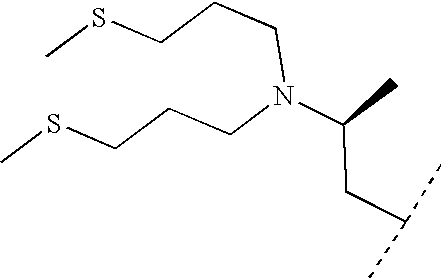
N(C(CC(C)C)C)(CCCSC)CCCSC
